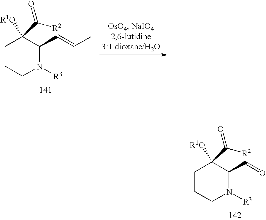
C1CCN([R3])C(C=O)C1([R1O])C([R2])=O.C1CCN([R3])C(C=CC)C1([R1O])C([R2])=O
